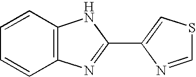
C12=C(C=CC=C1)NC(C1=CSC=N1)=N2
